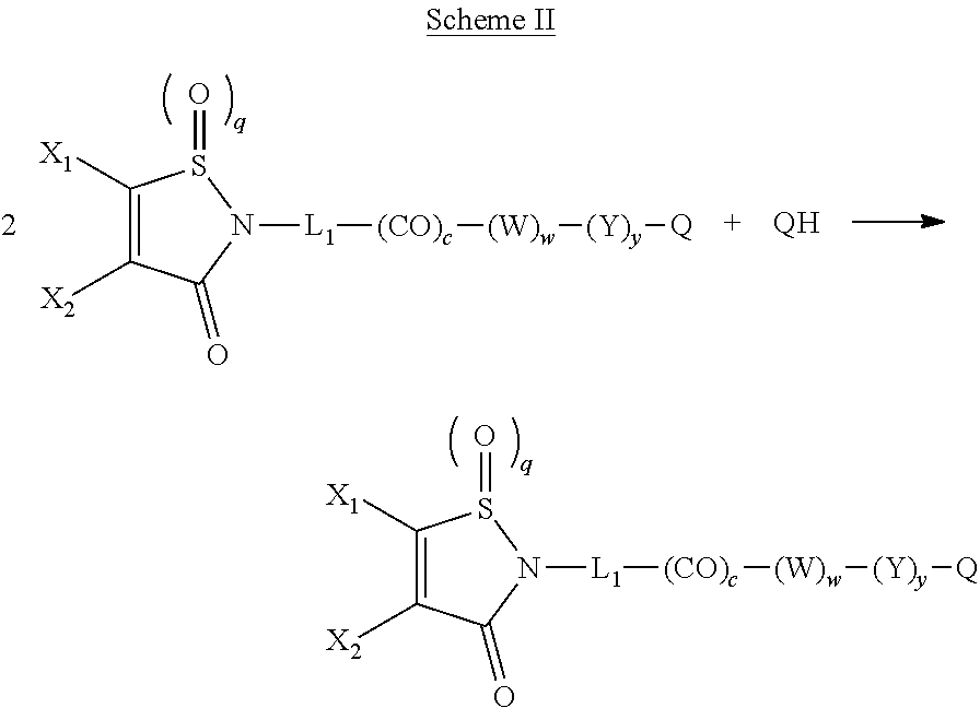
N1([L1][(CO)c][(W)w][(Y)y][Q])S(=O)C([X1])=C([X2])C1=O.N1([L1][(CO)c][(W)w][(Y)y][Q])S(=O)C([X1])=C([X2])C1=O.[QH]
